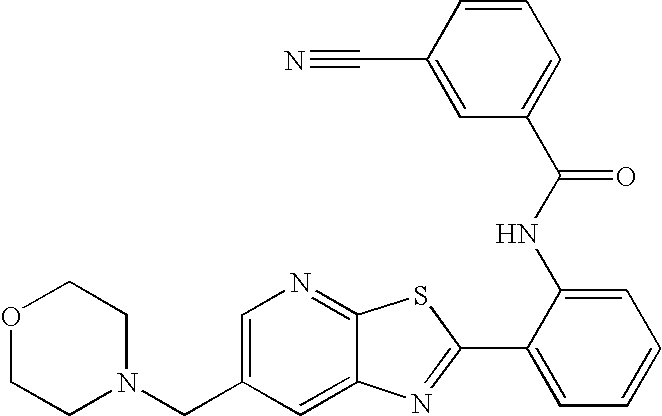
C1=C(CN2CCOCC2)C=C2C(=N1)SC(C1=CC=CC=C1NC(C1=CC=CC(C#N)=C1)=O)=N2
